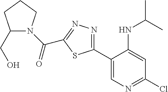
C1(C2=CN=C(Cl)C=C2NC(C)C)=NN=C(C(=O)N2C(CO)CCC2)S1
